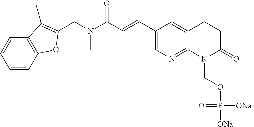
C1(C=CC(N(CC2=C(C)C3=C(C=CC=C3)O2)C)=O)=CN=C2C(=C1)CCC(=O)N2COP(=O)([ONa])[ONa]
